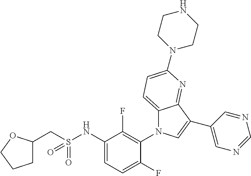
C12=CC=C(N3CCNCC3)N=C1C(C1=CN=CN=C1)=CN2C1=C(F)C(NS(CC2CCCO2)(=O)=O)=CC=C1F
